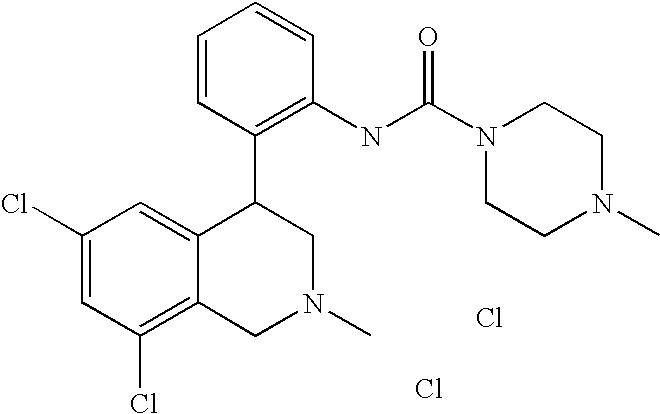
C1(Cl)=C2C(=CC(Cl)=C1)C(C1=C(NC(N3CCN(C)CC3)=O)C=CC=C1)CN(C)C2.Cl.Cl
